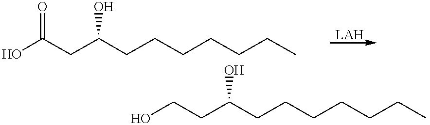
OC(CC(CCCCCCC)O)=O.C(CC(CCCCCCC)O)O
